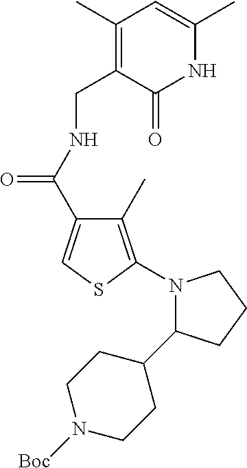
C(C1=C(C)C=C(C)NC1=O)NC(=O)C1=CSC(N2C(C3CCN([Boc])CC3)CCC2)=C1C
